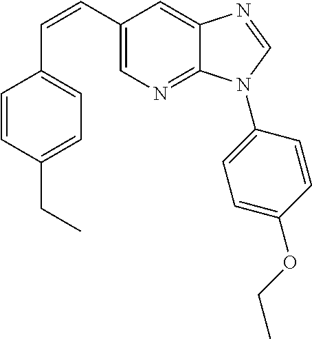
C(=CC1=CN=C2C(=C1)N=CN2C1=CC=C(OCC)C=C1)C1=CC=C(CC)C=C1
